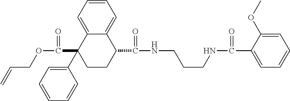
C1=C2C(=CC=C1)C(C(=O)NCCCNC(=O)C1=CC=CC=C1OC)CCC2(C1=CC=CC=C1)C(=O)OCC=C
